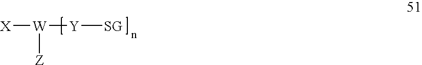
[X][W]([Y][SG])[Z]
